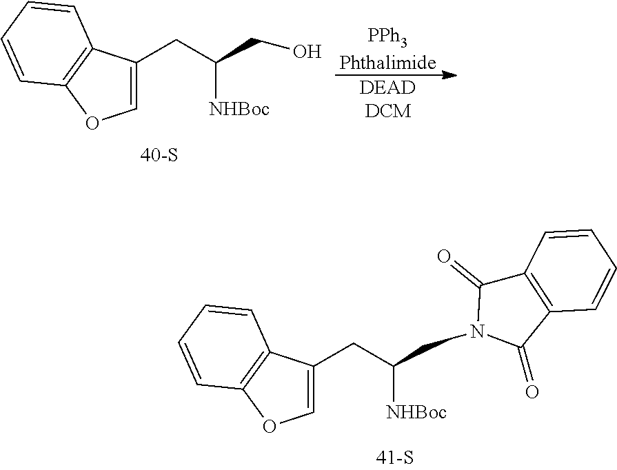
[PPh3Phthalimide].[DEADDCM].C1=C(CC(CO)[NHBoc])C2=C(O1)C=CC=C2.C1=C(CC(CN2C(=O)C3=C(C2=O)C=CC=C3)[NHBoc])C2=C(O1)C=CC=C2
